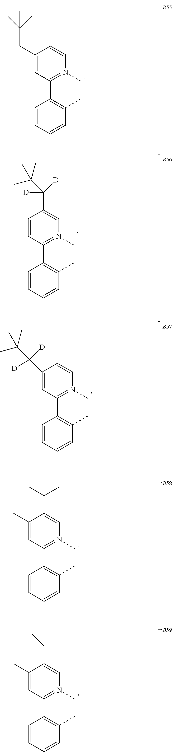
C1=CC=CC(C)=C1C1=N(C)C=CC(CC(C)(C)C)=C1.C1=CC=CC(C)=C1C1=N(C)C=C(C(C(C)(C)C)([D])[D])C=C1.C1=CC=CC(C)=C1C1=N(C)C=CC(C(C(C)(C)C)([D])[D])=C1.C1=CC=CC(C)=C1C1=N(C)C=C(C(C)C)C(C)=C1.C1=CC=CC(C)=C1C1=N(C)C=C(CC)C(C)=C1
